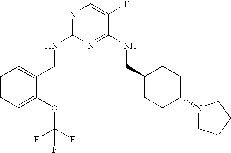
C1(CNC2=NC=C(F)C(NCC3CCC(N4CCCC4)CC3)=N2)=CC=CC=C1OC(F)(F)F
